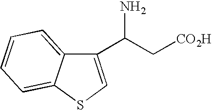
C1(C(C[CO2H])N)=CSC2=CC=CC=C12
